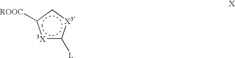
[3X]1c([L])[X3]cc1[ROOC]
